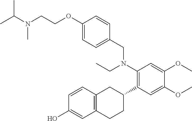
C(COC1=CC=C(CN(C2=C(C3CC4=C(CC3)C=C(O)C=C4)C=C(OC)C(OC)=C2)CC)C=C1)N(C)C(C)C
